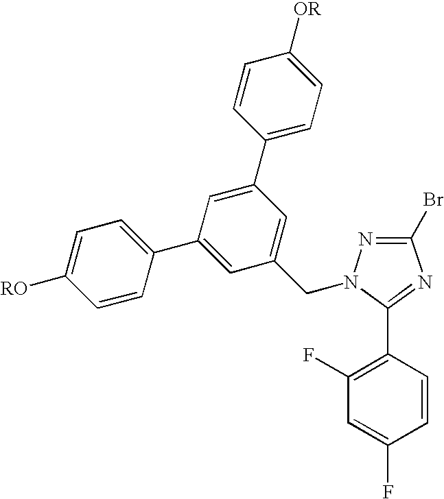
C1(F)=C(C2=NC(Br)=NN2CC2=CC(C3=CC=C([OR])C=C3)=CC(C3=CC=C([RO])C=C3)=C2)C=CC(F)=C1
